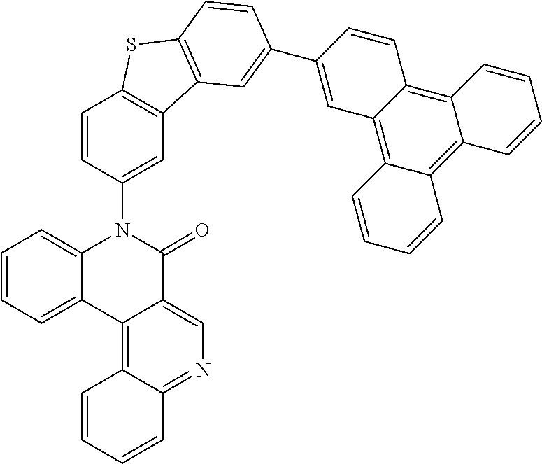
C1=CC=C2C(=C1)N(C1=CC3=C(C=C1)SC1=C3C=C(C3=CC4=C5C(=C6C(=C4C=C3)C=CC=C6)C=CC=C5)C=C1)C(=O)C1=CN=C3C(=C21)C=CC=C3
